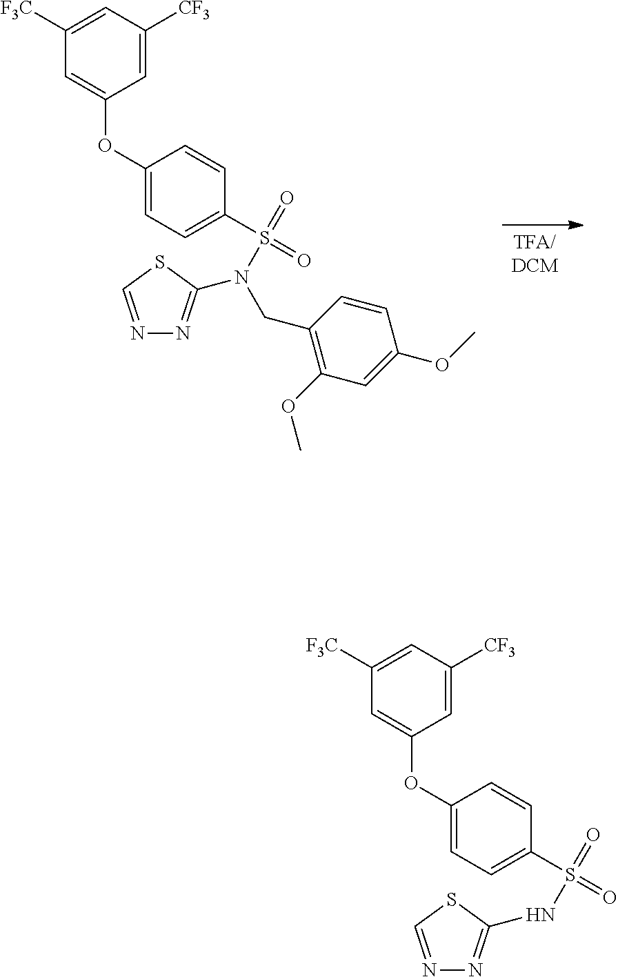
[TFA/DCM].N1=CSC(N(CC2=C(OC)C=C(OC)C=C2)S(=O)(=O)C2=CC=C(OC3=CC([F3C])=CC([CF3])=C3)C=C2)=N1.N1=CSC(NS(=O)(=O)C2=CC=C(OC3=CC([F3C])=CC([CF3])=C3)C=C2)=N1
